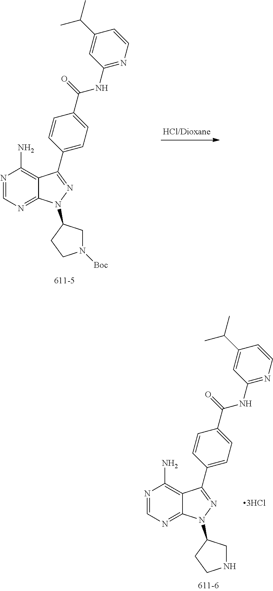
N1=CN=C2C(=C1N)C(C1=CC=C(C(NC3=NC=CC(C(C)C)=C3)=O)C=C1)=NN2C1CN([Boc])CC1.N1=CN=C2C(=C1N)C(C1=CC=C(C(NC3=NC=CC(C(C)C)=C3)=O)C=C1)=NN2C1CNCC1
